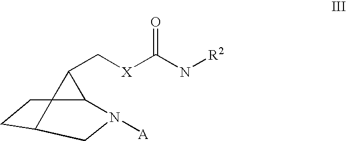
C123C(C[X]C(N[R2])=O)C1N([A])CC2CC3
